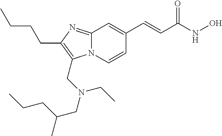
N12C(=NC(CCCC)=C1CN(CC(C)CCC)CC)C=C(C=CC(NO)=O)C=C2
